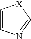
C1=CN=C[X]1
